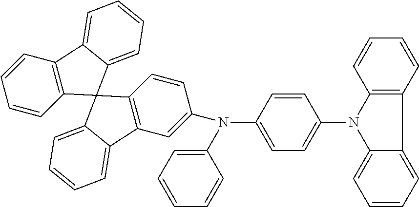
C12=C(C=CC(N(C3=CC=CC=C3)C3=CC=C(N4C5=C(C=CC=C5)C5=CC=CC=C45)C=C3)=C1)C1(C3=CC=CC=C23)C2=C(C=CC=C2)C2=CC=CC=C12
